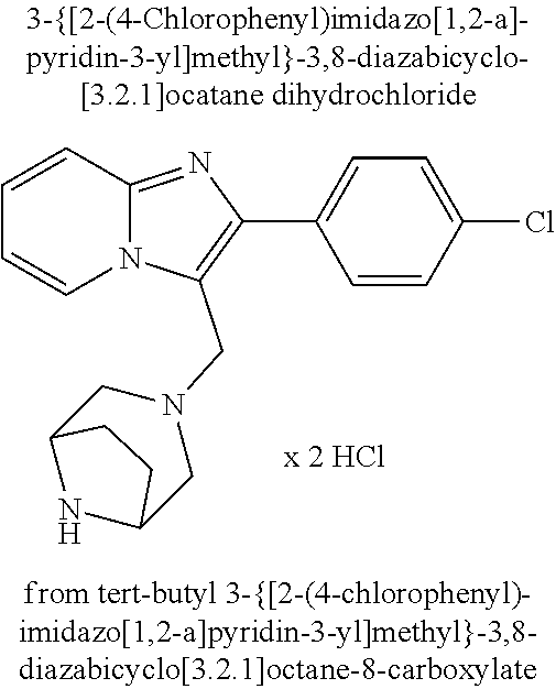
C1=CC2=NC(C3=CC=C(Cl)C=C3)=C(CN3CC4NC(C3)CC4)N2C=C1
